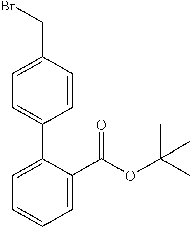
C1=C(C(OC(C)(C)C)=O)C(C2=CC=C(CBr)C=C2)=CC=C1
